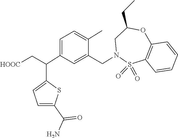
S1(=O)(=O)C2=C(C=CC=C2)OC(CC)CN1CC1=CC(C(C2=CC=C(C(=O)N)S2)C[HOOC])=CC=C1C
